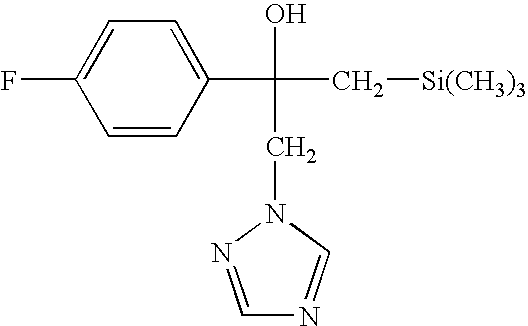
FC1=CC=C(C(C[Si(CH3)3])(CN2C=NC=N2)O)C=C1
